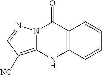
C12=C(NC3=C([NC])C=NN3C1=O)C=CC=C2
